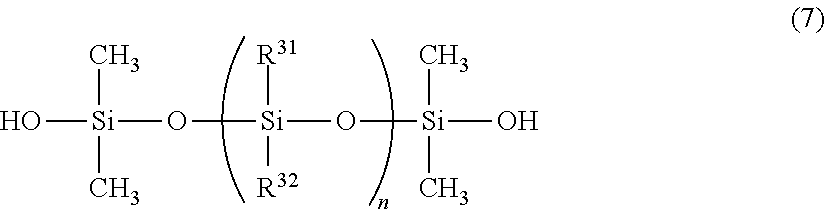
O[Si](O[Si](O[Si](O)(C)C)([R31])[R32])(C)C
